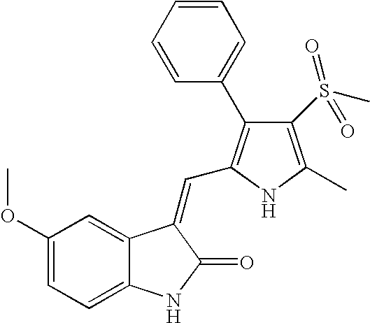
C1(OC)=CC=C2C(=C1)C(=CC1=C(C3=CC=CC=C3)C(S(C)(=O)=O)=C(C)N1)C(=O)N2
